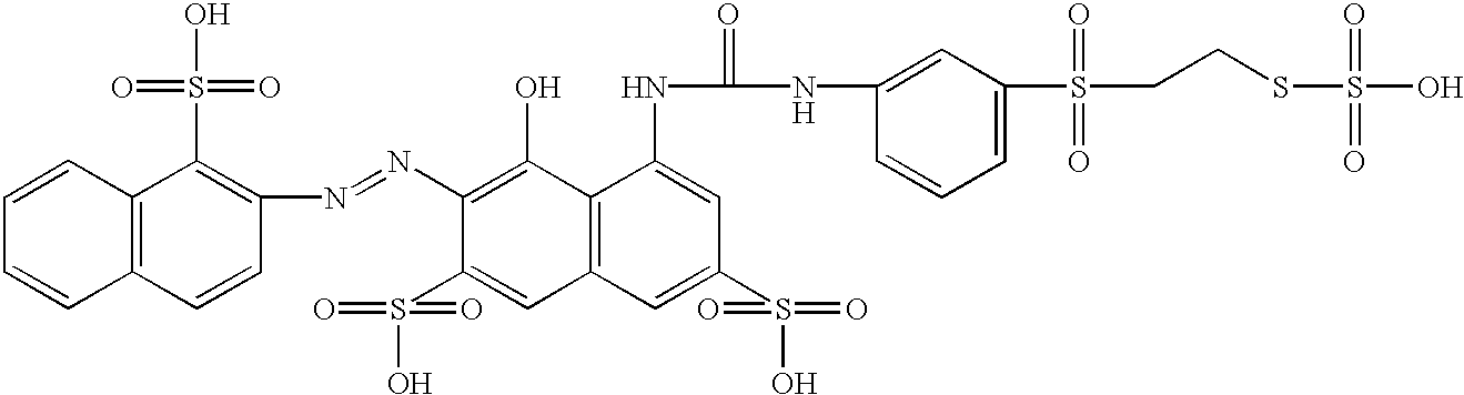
C1(N=NC2=C(S(O)(=O)=O)C3=C(C=C2)C=CC=C3)=C(O)C2=C(C=C1S(O)(=O)=O)C=C(S(O)(=O)=O)C=C2NC(NC1=CC(S(CCSS(O)(=O)=O)(=O)=O)=CC=C1)=O
